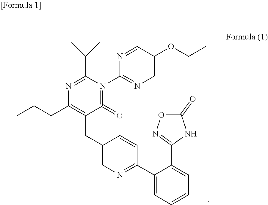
N1=C(C(C)C)N(C2=NC=C(OCC)C=N2)=C(=O)C(CC2=CN=C(C3=CC=CC=C3C3=NOC(=O)N3)C=C2)=C1CCC
